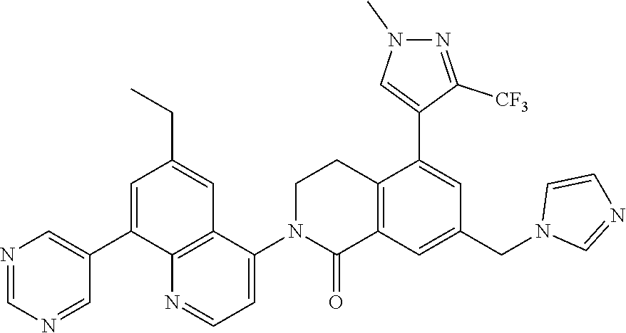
C1N(C2=CC=NC3=C2C=C(CC)C=C3C2=CN=CN=C2)C(=O)C2=C(C1)C(C1=CN(C)N=C1[CF3])=CC(CN1C=NC=C1)=C2
